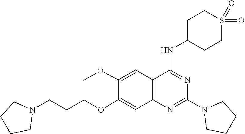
N1(C2=NC3=C(C=C(OC)C(OCCCN4CCCC4)=C3)C(NC3CCS(=O)(=O)CC3)=N2)CCCC1
